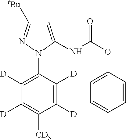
C1([D])=C([D])C(N2N=C([tBu])C=C2NC(OC2=CC=CC=C2)=O)=C([D])C([D])=C1[CD3]
